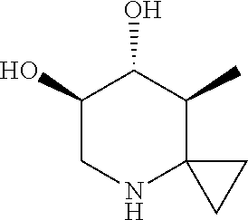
C1(O)CNC2(C(C)C1O)CC2
